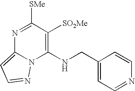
N1=C([SMe])C([SO2Me])=C(NCC2=CC=NC=C2)N2C1=CC=N2
